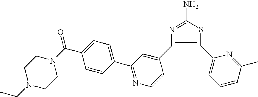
S1C(N)=NC(C2=CC(C3=CC=C(C(=O)N4CCN(CC)CC4)C=C3)=NC=C2)=C1C1=CC=CC(C)=N1
